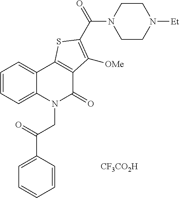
C1=C(C(=O)CN2C(=O)C3=C(C4=CC=CC=C24)SC(C(=O)N2CCN([Et])CC2)=C3[OMe])C=CC=C1.[CF3CO2H]
